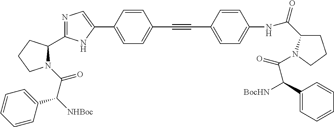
N1=C(C2N(C(C([NHBoc])C3=CC=CC=C3)=O)CCC2)NC(C2=CC=C(C#CC3=CC=C(NC(C4CCCN4C(=O)C(C4=CC=CC=C4)[BocHN])=O)C=C3)C=C2)=C1
